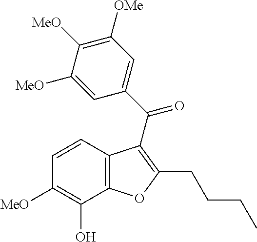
C12=C(C(O)=C([MeO])C=C1)OC(CCCC)=C2C(C1=CC([OMe])=C([MeO])C([MeO])=C1)=O
